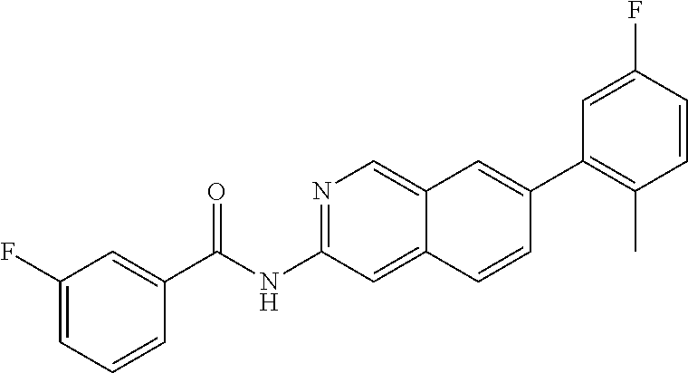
FC1=CC(C2=CC3=CN=C(NC(=O)C4=CC(F)=CC=C4)C=C3C=C2)=C(C)C=C1
